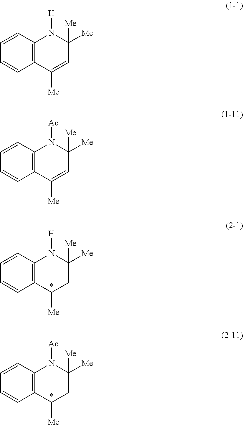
C1=CC2=C(C=C1)C([Me])CC([Me])([Me])N2[H].C1=CC2=C(C=C1)C([Me])CC([Me])([Me])N2[Ac].C1=CC2=C(C=C1)C([Me])=CC([Me])([Me])N2[H].C1=CC2=C(C=C1)C([Me])=CC([Me])([Me])N2[Ac]
